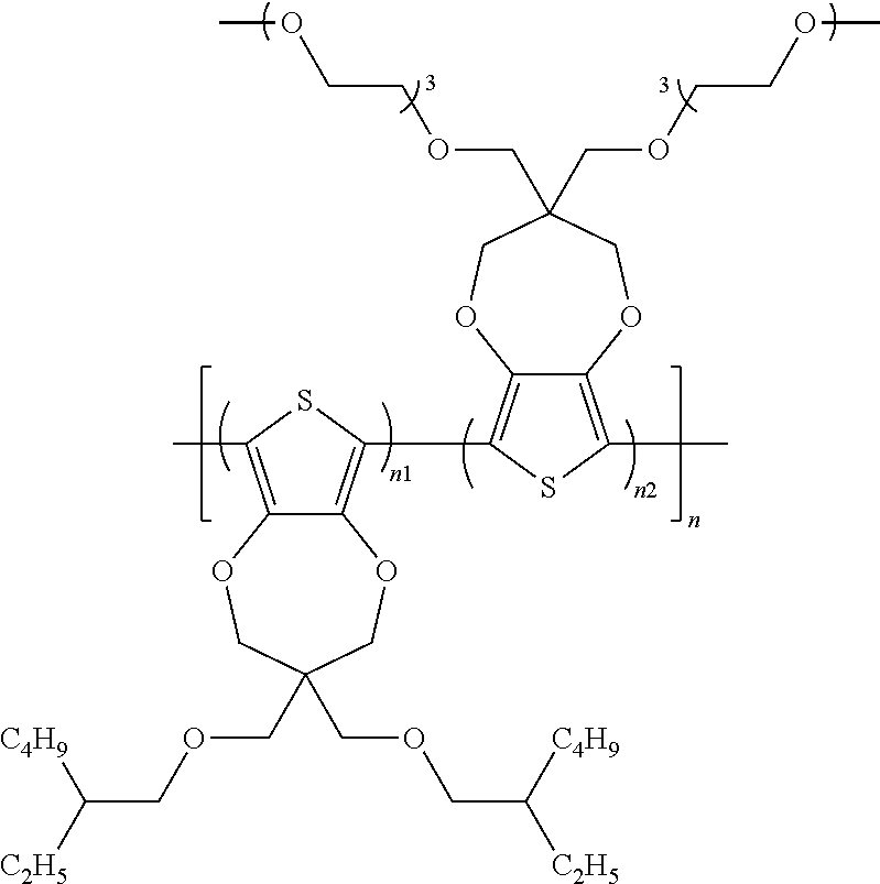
C12=C(C)SC(C3=C4C(=C(C)S3)OCC(COCCOC)(COCCOC)CO4)=C1OCC(COCC([C2H5])[C4H9])(COCC([C2H5])[C4H9])CO2
